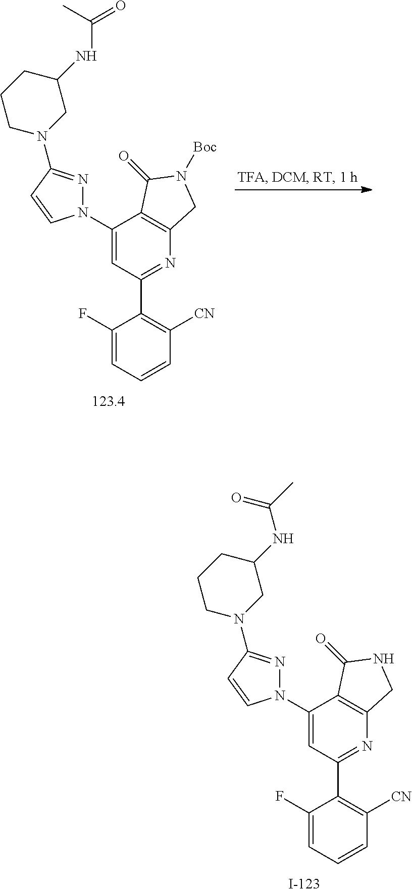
C1(F)=CC=CC([CN])=C1C1=NC2=C(C(N3N=C(N4CC(NC(C)=O)CCC4)C=C3)=C1)C(=O)N([Boc])C2.C1(F)=CC=CC([CN])=C1C1=NC2=C(C(N3N=C(N4CC(NC(C)=O)CCC4)C=C3)=C1)C(=O)NC2
